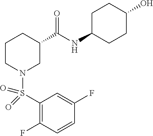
S(N1CC(C(NC2CCC(O)CC2)=O)CCC1)(C1=C(F)C=CC(F)=C1)(=O)=O
